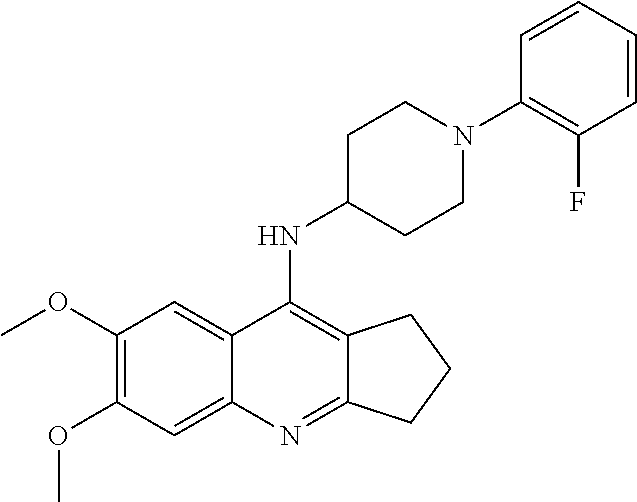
C1(OC)=C(OC)C=C2C(=C1)C(NC1CCN(C3=C(F)C=CC=C3)CC1)=C1C(=N2)CCC1
